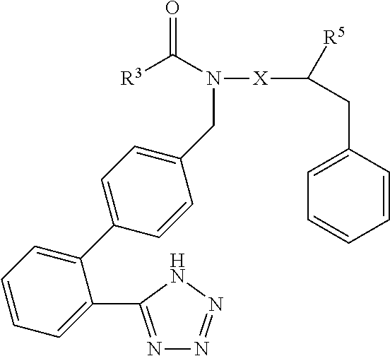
[R3]C(N(CC1=CC=C(C2=CC=CC=C2C2=NN=NN2)C=C1)[X]C([R5])CC1=CC=CC=C1)=O
